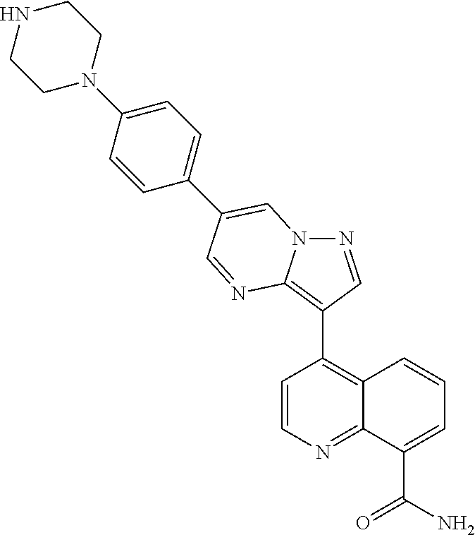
C1=CN=C2C(=C1C1=C3N(N=C1)C=C(C1=CC=C(N4CCNCC4)C=C1)C=N3)C=CC=C2C(N)=O
